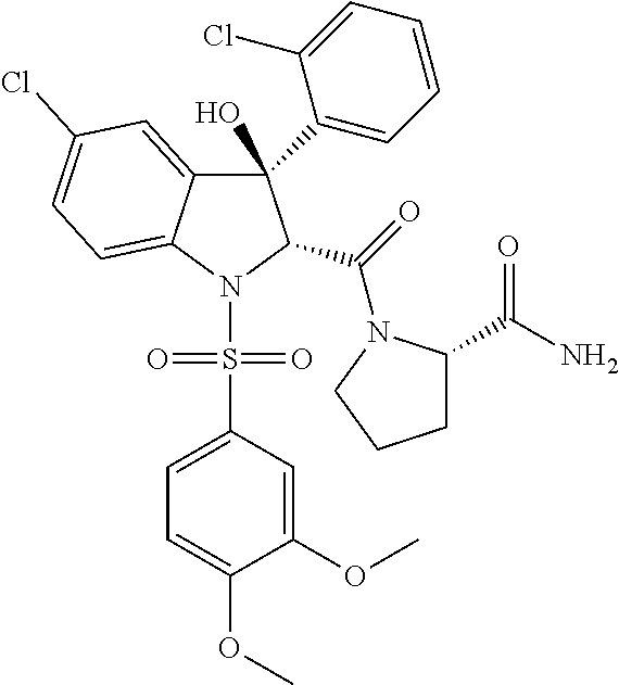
C1(C2=CC=CC=C2Cl)(O)C2=CC(Cl)=CC=C2N(S(C2=CC=C(OC)C(OC)=C2)(=O)=O)C1C(=O)N1C(C(N)=O)CCC1
